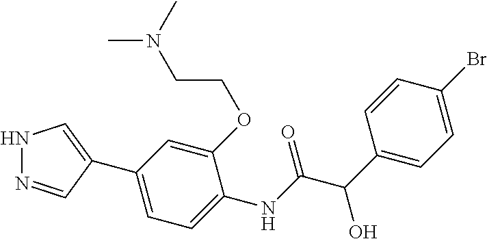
C(COC1=CC(C2=CNN=C2)=CC=C1NC(C(C1=CC=C(Br)C=C1)O)=O)N(C)C
